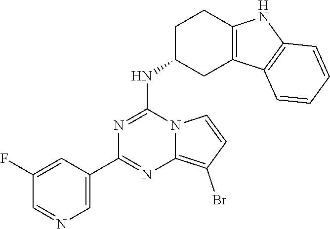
C1=C(C2=NC3=C(Br)C=CN3C(NC3CC4=C(CC3)NC3=C4C=CC=C3)=N2)C=C(F)C=N1
